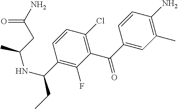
C1(C)=C(N)C=CC(C(=O)C2=C(Cl)C=CC(C(CC)NC(C)CC(N)=O)=C2F)=C1
